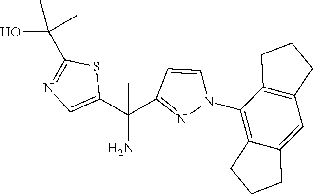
C12=C(C=C3C(=C1N1C=CC(C(C4=CN=C(C(O)(C)C)S4)(N)C)=N1)CCC3)CCC2
